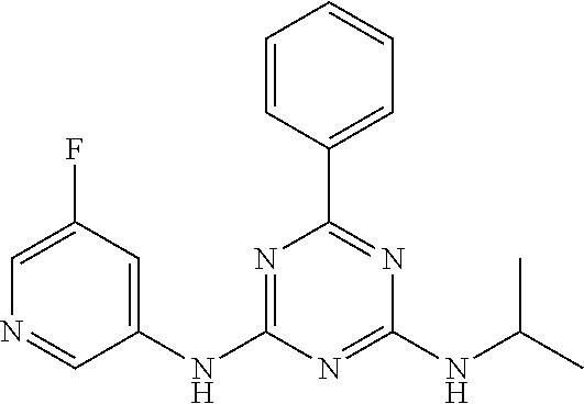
C1=CC(C2=NC(NC(C)C)=NC(NC3=CC(F)=CN=C3)=N2)=CC=C1
